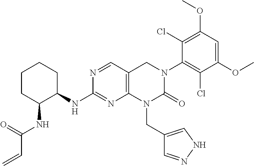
N(C1=NC2=C(C=N1)CN(C1=C(Cl)C(OC)=CC(OC)=C1Cl)C(=O)N2CC1=CNN=C1)C1CCCCC1NC(C=C)=O
